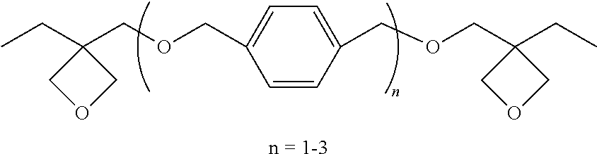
CCC1(COCC2=CC=C(COCC3(CC)COC3)C=C2)COC1.[n = 1-3]
